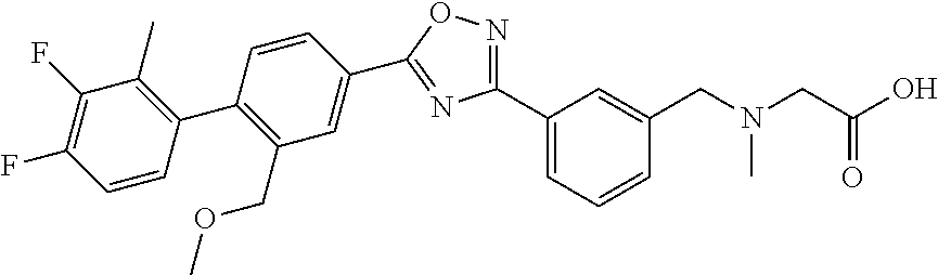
C1=CC(C2=C(COC)C=C(C3=NC(C4=CC=CC(CN(CC(O)=O)C)=C4)=NO3)C=C2)=C(C)C(F)=C1F
